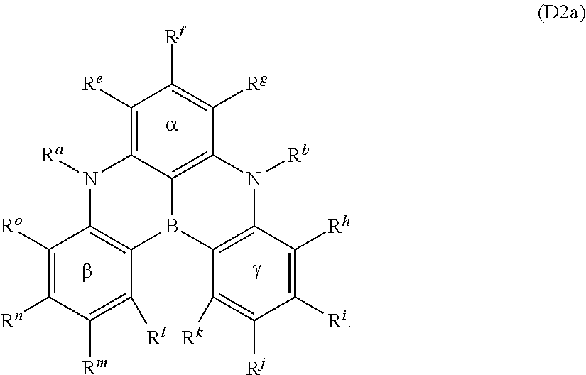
C1([Re])=C2C3=C(C([Rg])=C1[Rf])N([Rb])C1=C(B3C3=C(N2[Ra])C([Ro])=C([Rn])C([Rm])=C3[Rl])C([Rk])=C([Rj])C([Ri])=C1[Rh]
